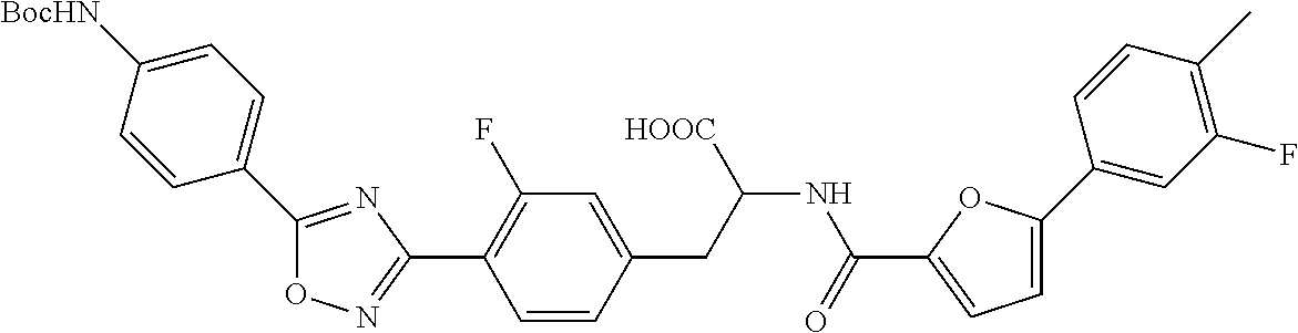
O1N=C(C2=C(F)C=C(CC(NC(C3=CC=C(C4=CC(F)=C(C)C=C4)O3)=O)[HOOC])C=C2)N=C1C1=CC=C([BocHN])C=C1
